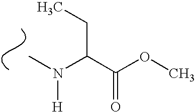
CN(C(C(OC)=O)CC)[H]
